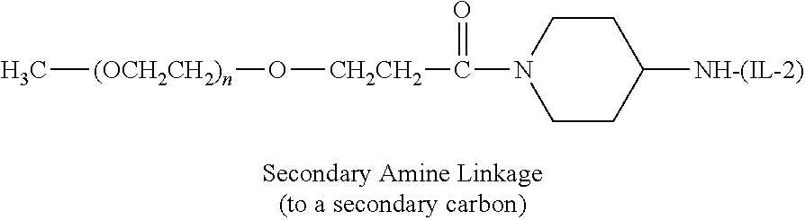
C[(OCH2CH2)n]O[CH2CH2]C(=O)N1CCC([NH-(IL-2)])CC1
